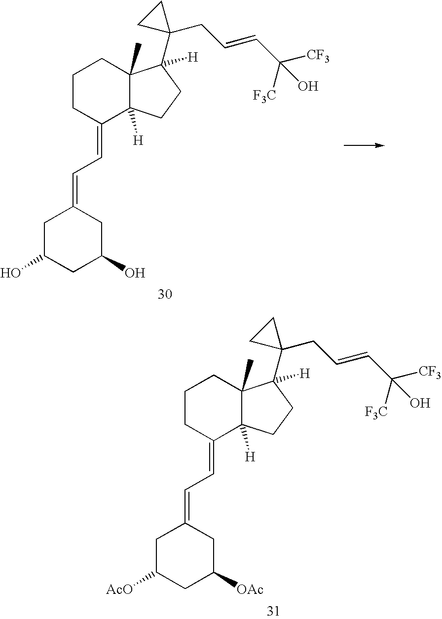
C1CC(=CC=C2CC(O)CC(O)C2)C2([H])C(C)(C1)C(C1(CC=CC([CF3])([F3C])O)CC1)([H])CC2.C1CC(=CC=C2CC([AcO])CC([OAc])C2)C2([H])C(C)(C1)C(C1(CC=CC([CF3])([F3C])O)CC1)([H])CC2
